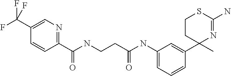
C(NC1=CC=CC(C2(C)N=C(N)SCC2)=C1)(=O)CCNC(C1=NC=C(C(F)(F)F)C=C1)=O
